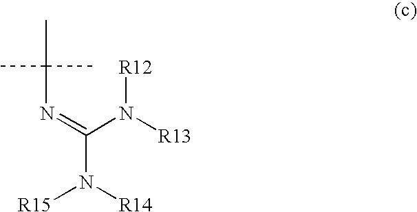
N(C(C)(C)C)=C(N([R14])[R15])N([R13])[R12]
